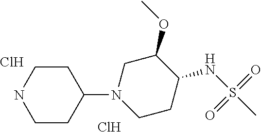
C1CC(N2CC(OC)C(NS(C)(=O)=O)CC2)CCN1.Cl.Cl
